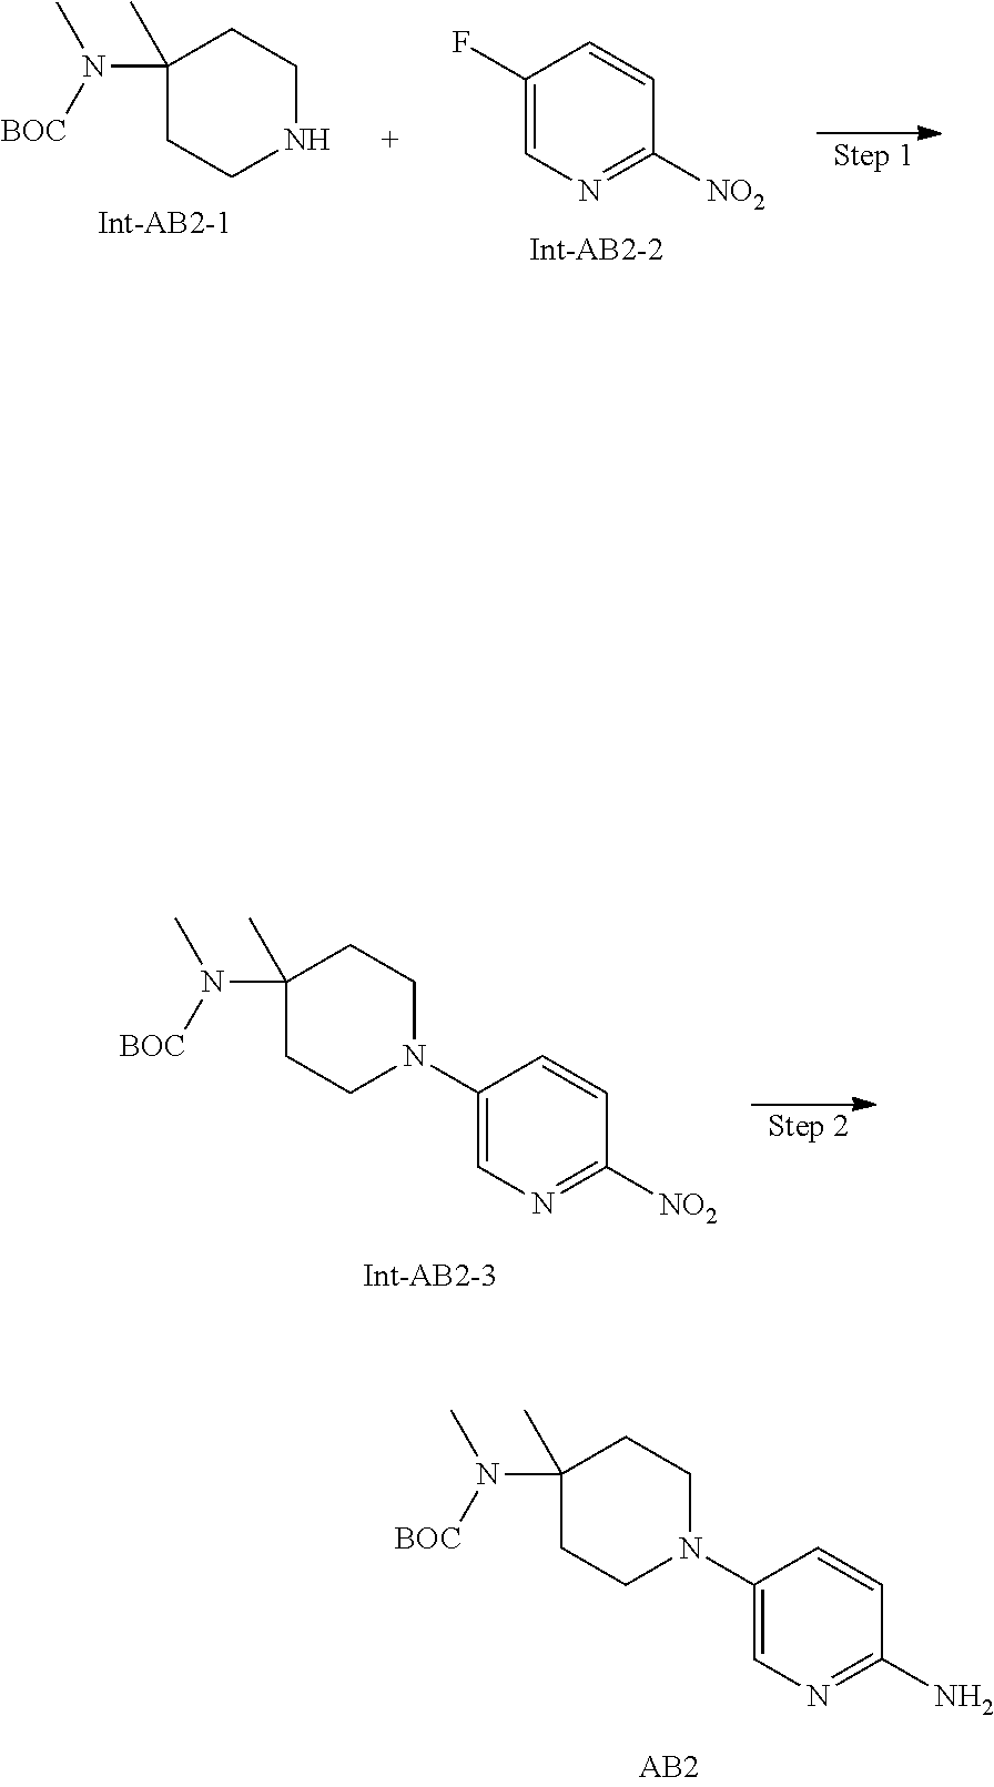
C1(C)(N([BOC])C)CCNCC1.C1(F)=CN=C([NO2])C=C1.C1(N2CCC(C)(N([BOC])C)CC2)=CN=C([NO2])C=C1.C1(N2CCC(C)(N([BOC])C)CC2)=CN=C(N)C=C1
